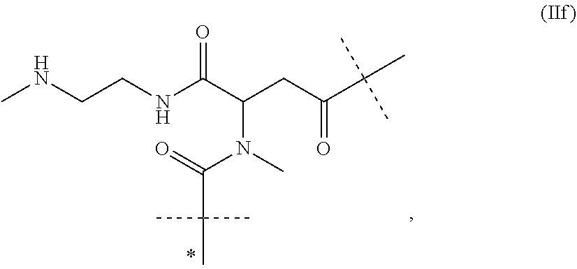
CN(C(C(NCCNC)=O)CC(C(C)(C)C)=O)C(C(C)(C)C)=O
